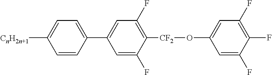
C1(C2=CC=C([CnH2n+1])C=C2)=CC(F)=C([CF2]OC2=CC(F)=C(F)C(F)=C2)C(F)=C1
